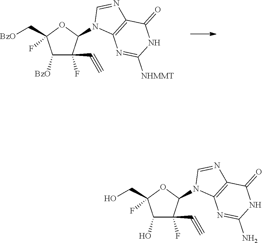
C1([BzO])C(F)(C#C)C(N2C3=C(N=C2)C(=O)NC([NHMMT])=N3)OC1(C[BzO])F.C1(O)C(F)(C#C)C(N2C3=C(N=C2)C(=O)NC(N)=N3)OC1(CO)F
